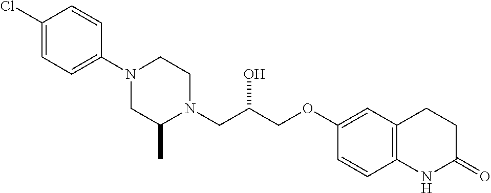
C1(Cl)=CC=C(N2CC(C)N(CC(COC3=CC4=C(C=C3)NC(=O)CC4)O)CC2)C=C1
